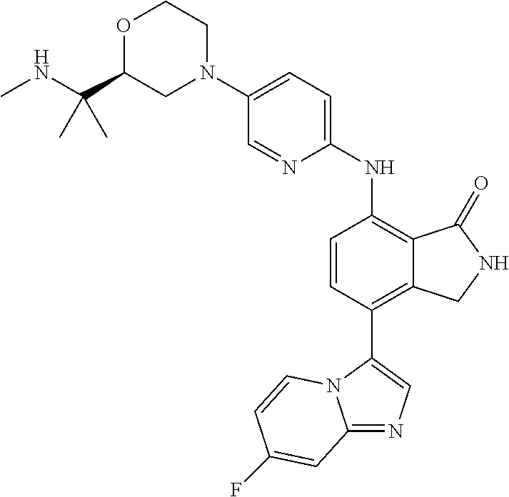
C12=NC=C(C3=C4C(=C(NC5=CC=C(N6CCOC(C(NC)(C)C)C6)C=N5)C=C3)C(=O)NC4)N1C=CC(F)=C2
